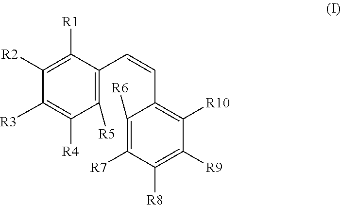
C1([R2])=C([R1])C(C=CC2=C([R10])C([R9])=C([R8])C([R7])=C2[R6])=C([R5])C([R4])=C1[R3]
